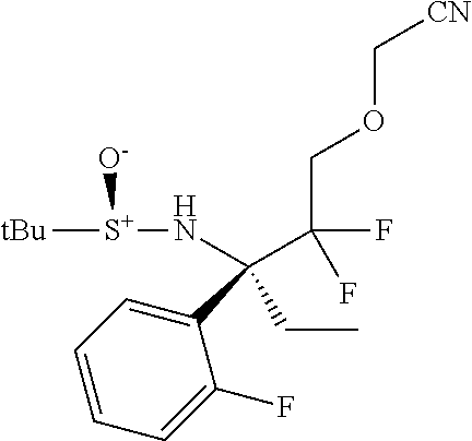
C1(C(C(COC[CN])(F)F)(CC)N[S+]([tBu])[O-])=CC=CC=C1F
